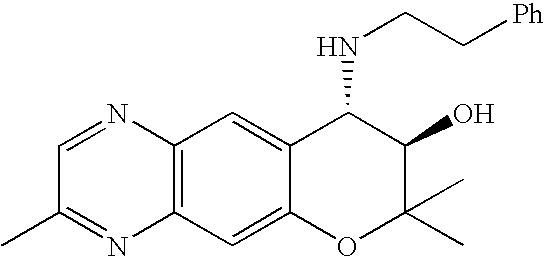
C12=C(C=C3C(=C1)C(NCC[Ph])C(O)C(C)(C)O3)N=C(C)C=N2
